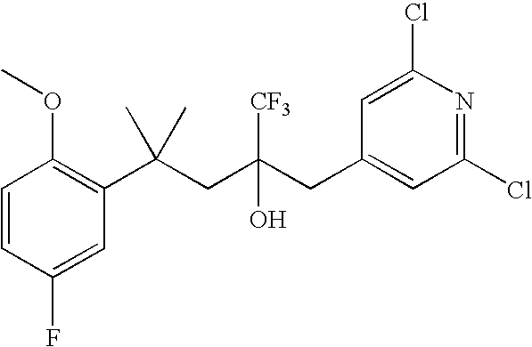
C1=CC(F)=CC(C(CC(CC2=CC(Cl)=NC(Cl)=C2)([CF3])O)(C)C)=C1OC
